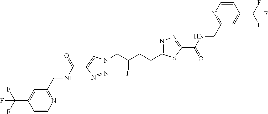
C(=O)(NCC1=NC=CC(C(F)(F)F)=C1)C1=NN=C(CCC(CN2N=NC(C(=O)NCC3=NC=CC(C(F)(F)F)=C3)=C2)F)S1
